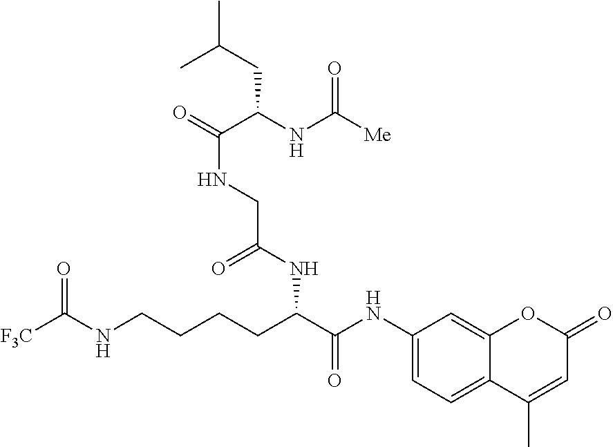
[F3C]C(NCCCCC(C(NC1=CC=C2C(=C1)OC(=O)C=C2C)=O)NC(CNC(=O)C(NC([Me])=O)CC(C)C)=O)=O
